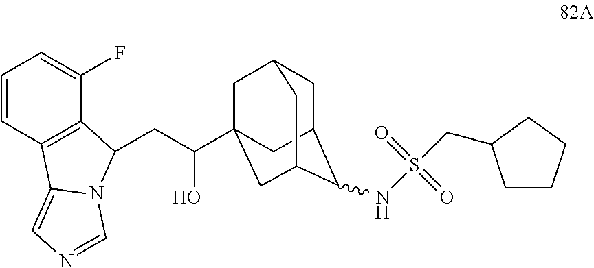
C1=CC2=C(C(F)=C1)C(CC(O)C13CC4CC(C1)C(NS(CC1CCCC1)(=O)=O)C(C3)C4)N1C2=CN=C1
